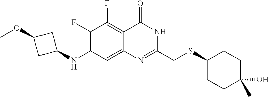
C1(F)=C(NC2CC(OC)C2)C=C2C(=C1F)C(=O)NC(CSC1CCC(O)(C)CC1)=N2
